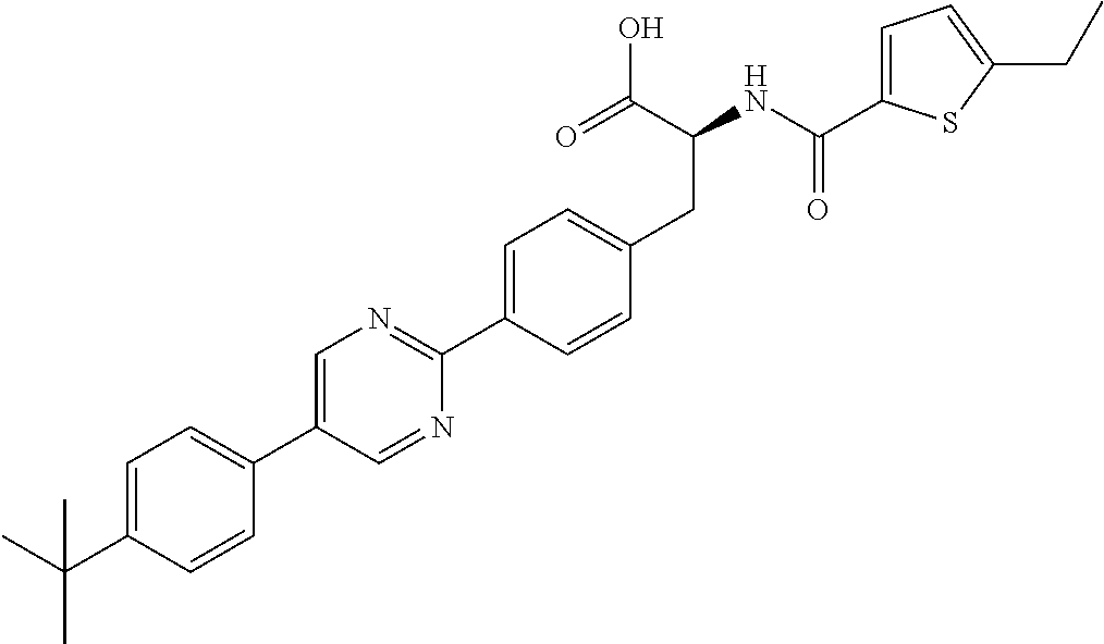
CC(C1=CC=C(C2=CN=C(C3=CC=C(CC(C(=O)O)NC(=O)C4=CC=C(CC)S4)C=C3)N=C2)C=C1)(C)C
